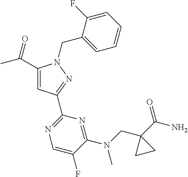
C1(C(C)=O)=CC(C2=NC=C(F)C(N(CC3(C(N)=O)CC3)C)=N2)=NN1CC1=CC=CC=C1F
